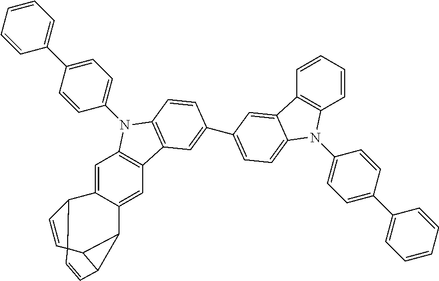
C12=C(C=C3C(=C1)C1C4C1C1(C3C=C1)C=C4)N(C1=CC=C(C3=CC=CC=C3)C=C1)C1=C2C=C(C2=CC=C3C(=C2)C2=C(C=CC=C2)N3C2=CC=C(C3=CC=CC=C3)C=C2)C=C1
